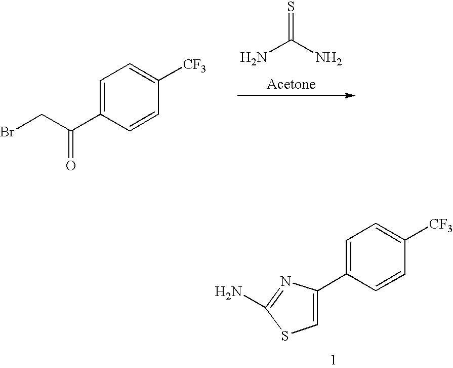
NC(N)=S.C1=C(C(=O)CBr)C=CC([CF3])=C1.C1=C(C2=CSC(N)=N2)C=CC([CF3])=C1
